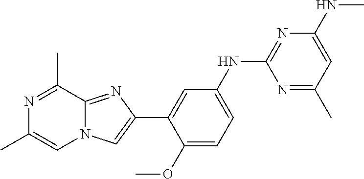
C1=C(NC2=NC(NC)=CC(C)=N2)C=C(C2=CN3C(=N2)C(C)=NC(C)=C3)C(OC)=C1
